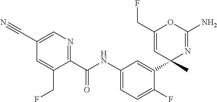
C1(C(NC2=CC=C(F)C(C3(C)N=C(N)OC(CF)=C3)=C2)=O)=NC=C(C#N)C=C1CF
